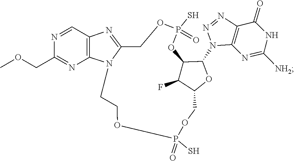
N1=NC2=C(N1C1C3C(F)C(COP(S)(=O)OCCN4C(=NC5=C4N=C(COC)N=C5)COP(S)(=O)O3)O1)N=C([NH2])NC2=O
